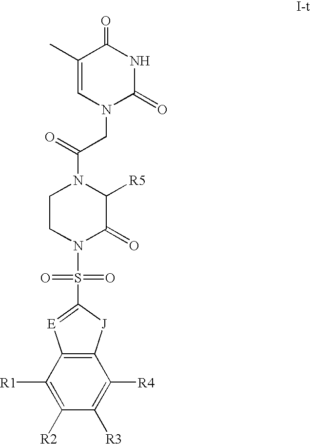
C1CN(S(=O)(=O)C2=[E]C3=C([J]2)C([R4])=C([R3])C([R2])=C3[R1])C(=O)C([R5])N1C(=O)CN1C(=O)NC(=O)C(C)=C1
